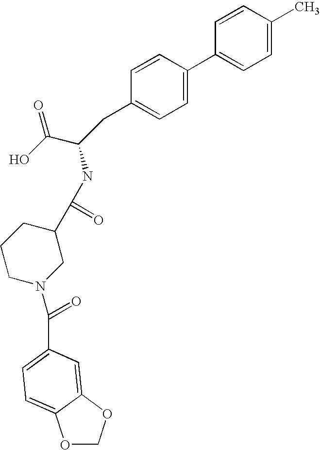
C1=CC(C)=CC=C1C1=CC=C(CC(C(O)=O)NC(C2CCCN(C(=O)C3=CC=C4OCOC4=C3)C2)=O)C=C1
